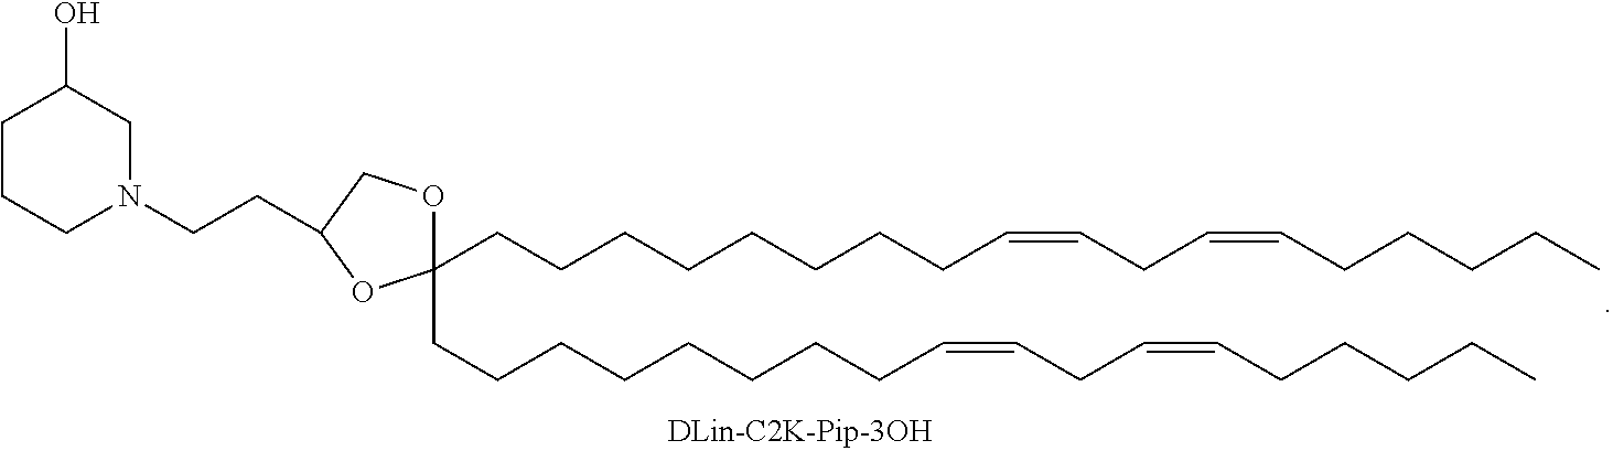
C1CCN(CCC2COC(CCCCCCCCC=CCC=CCCCCC)(CCCCCCCCC=CCC=CCCCCC)O2)CC1O
